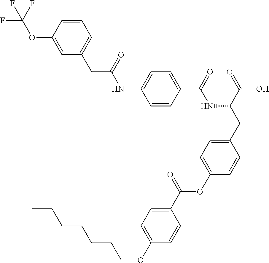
C1=CC(C(=O)NC(CC2=CC=C(OC(C3=CC=C(OCCCCCCC)C=C3)=O)C=C2)C(=O)O)=CC=C1NC(CC1=CC=CC(OC(F)(F)F)=C1)=O
